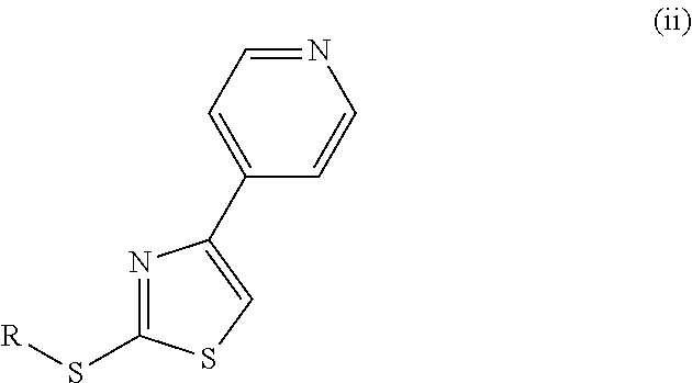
N1=CC=C(C2=CSC(S[R])=N2)C=C1
